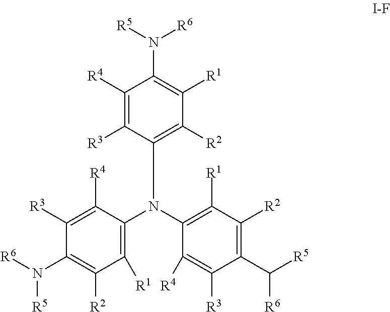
C1([R4])=C([R3])C(N(C2=C([R1])C([R2])=C(C([R5])[R6])C([R3])=C2[R4])C2=C([R1])C([R2])=C(N([R6])[R5])C([R3])=C2[R4])=C([R2])C([R1])=C1N([R5])[R6]
